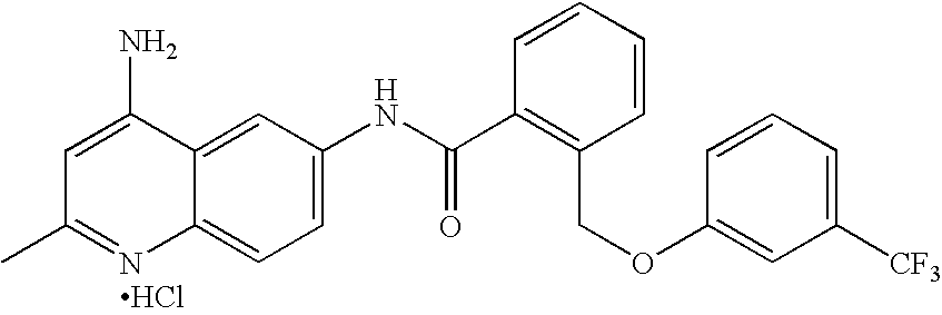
CC1=NC2=CC=C(NC(C3=C(COC4=CC([CF3])=CC=C4)C=CC=C3)=O)C=C2C(N)=C1.Cl
